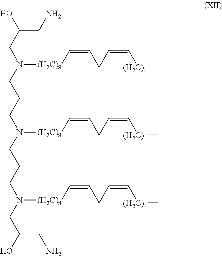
C(CN(CCCN([(H2C)8]C=CCC=C[(H2C)4]C)CCCN(CC(O)CN)[(H2C)8]C=CCC=C[(H2C)4]C)[(H2C)8]C=CCC=C[(H2C)4]C)(O)CN
